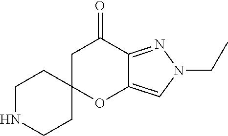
C1NCCC2(C1)OC1=CN(CC)N=C1C(=O)C2
